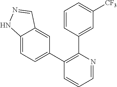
C12=CC=C(C3=C(C4=CC([CF3])=CC=C4)N=CC=C3)C=C1C=NN2
